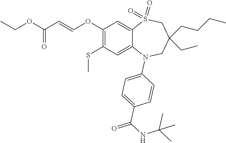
O(C(=O)C=COC1=C(SC)C=C2C(=C1)S(=O)(=O)CC(CC)(CCCC)CN2C1=CC=C(C(NC(C)(C)C)=O)C=C1)CC
